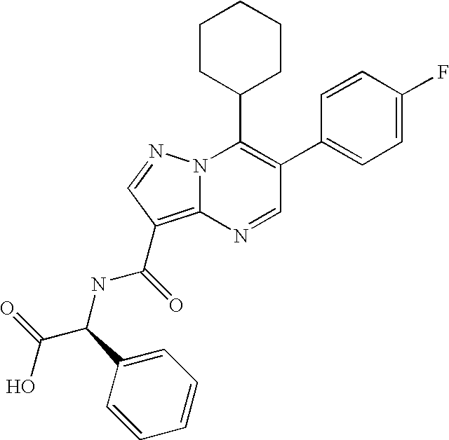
C1(C2=CC=C(F)C=C2)=C(C2CCCCC2)N2C(=C(C(NC(C(=O)O)C3=CC=CC=C3)=O)C=N2)N=C1
